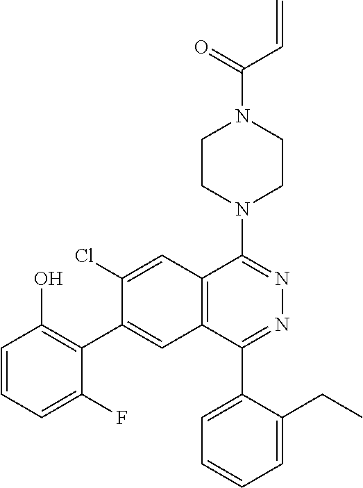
C1CN(C2=NN=C(C3=CC=CC=C3CC)C3=C2C=C(Cl)C(C2=C(O)C=CC=C2F)=C3)CCN1C(C=C)=O
